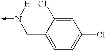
C-N([H])CC1=CC=C(Cl)C=C1Cl
